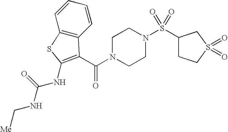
C1(S(N2CCN(C(=O)C3=C(NC(NC[Me])=O)SC4=C3C=CC=C4)CC2)(=O)=O)CCS(=O)(=O)C1
